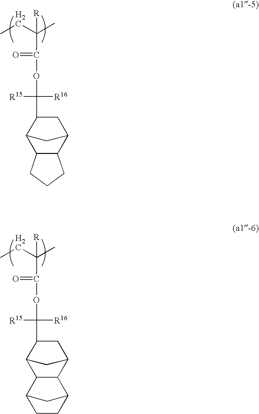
C1(C([R15])(OC(=O)C(CC)(C)[R])[R16])CC2C3C(C1C2)CCC3.C1(C([R15])(OC(=O)C(CC)(C)[R])[R16])CC2CC1C1C3CCC(C21)C3
